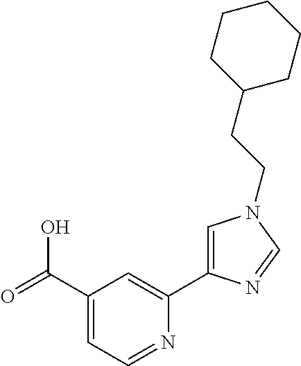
C1(C(=O)O)=CC=NC(C2=CN(CCC3CCCCC3)C=N2)=C1
